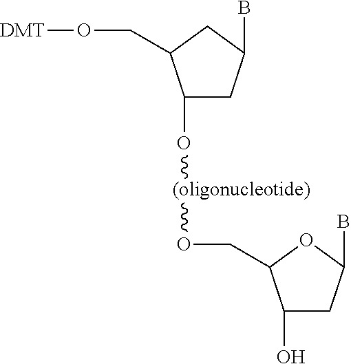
C1(O[(oligonucleotide)]OCC2C(O)CC(B)O2)CC(B)CC1CO[DMT]
